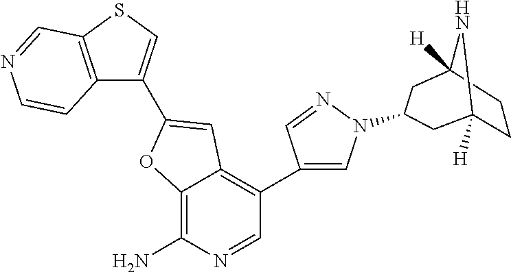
C12=C(N)N=CC(C3=CN(C4CC5([H])NC([H])(CC5)C4)N=C3)=C1C=C(C1=CSC3=C1C=CN=C3)O2
